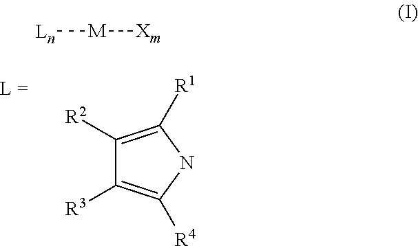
C1([R2])=C([R1])NC([R4])=C1[R3].[Ln][M][Xm]
